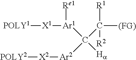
[X1]([POLY1])[Ar1](C([Ar2][X2][POLY2])(C([R2])([R1])[(FG)])[Ha])[Re1]
